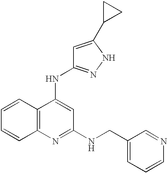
C12=C(C(NC3=NNC(C4CC4)=C3)=CC(NCC3=CC=CN=C3)=N1)C=CC=C2
